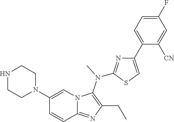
N1(C2=CN3C(=NC(CC)=C3N(C)C3=NC(C4=CC=C(F)C=C4[CN])=CS3)C=C2)CCNCC1
